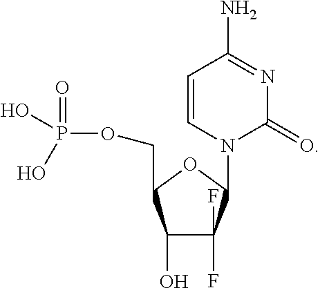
C1=CN(C2C(F)(F)C(O)C(COP(=O)(O)O)O2)C(=O)N=C1N
